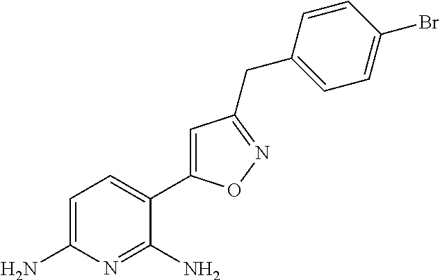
C1=C(N)N=C(N)C(C2=CC(CC3=CC=C(Br)C=C3)=NO2)=C1
